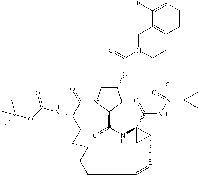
N1(C(=O)OC2CN3C(C2)C(=O)NC2(C(=O)NS(=O)(=O)C4CC4)CC2C=CCCCCCC(NC(=O)OC(C)(C)C)C3=O)CCC2=C(C1)C(F)=CC=C2
